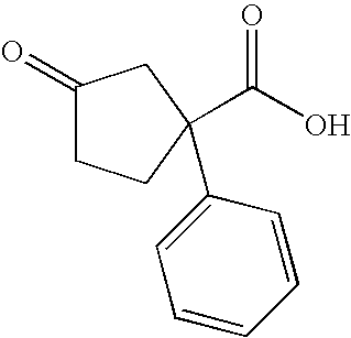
OC(=O)C1(C2=CC=CC=C2)CCC(=O)C1
